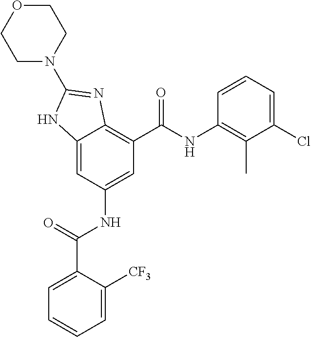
C12=CC(NC(C3=CC=CC=C3[CF3])=O)=CC(C(NC3=C(C)C(Cl)=CC=C3)=O)=C1N=C(N1CCOCC1)N2
